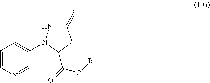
C1=CN=CC(N2NC(=O)CC2C(=O)O[R])=C1
